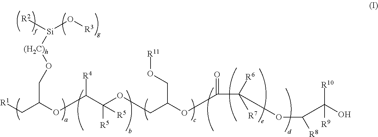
[R1]CC(OC(C(OCC(OC(C([R6])([R7])OC(C(O)([R10])[R9])[R8])=O)CO[R11])([R5])[R5])[R4])CO[(H2C)h][Si]([R2])O[R3]
